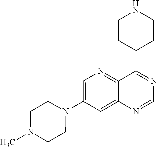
C1=C(N2CCN(C)CC2)C=C2C(=N1)C(C1CCNCC1)=NC=N2
